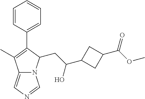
C12=CN=CN1C(CC(C1CC(C(OC)=O)C1)O)C(C1=CC=CC=C1)=C2C
